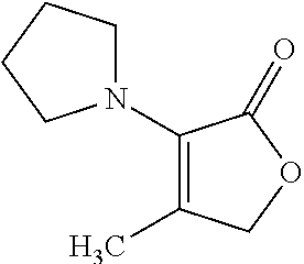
N1(C2=C(C)COC2=O)CCCC1
